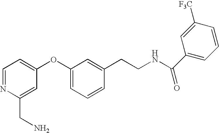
C(C1=CC(OC2=CC=CC(CCNC(C3=CC=CC([F3C])=C3)=O)=C2)=CC=N1)N
